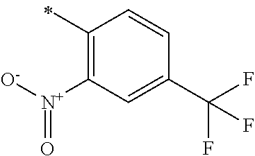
C1(C)=C([N+]([O-])=O)C=C(C(F)(F)F)C=C1
